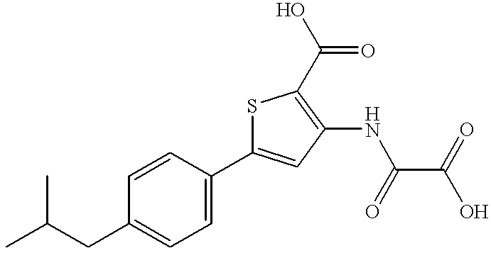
S1C(C2=CC=C(CC(C)C)C=C2)=CC(NC(=O)C(=O)O)=C1C(=O)O
